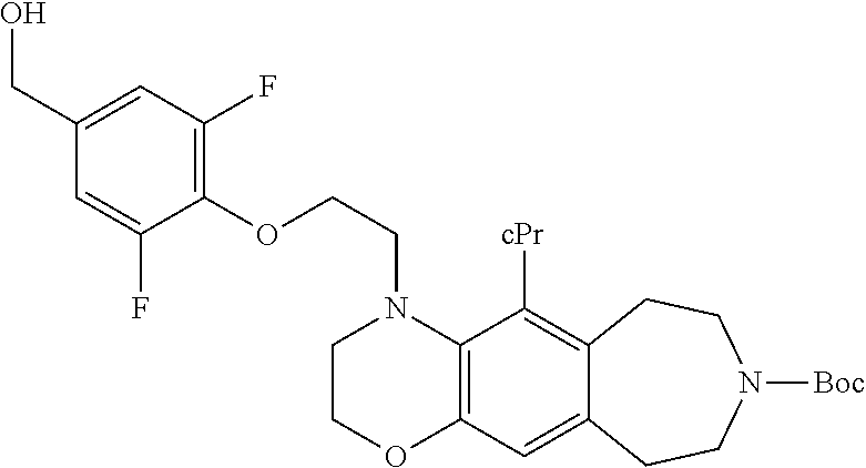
C1COC2=C(N1CCOC1=C(F)C=C(CO)C=C1F)C([cPr])=C1C(=C2)CCN([Boc])CC1
